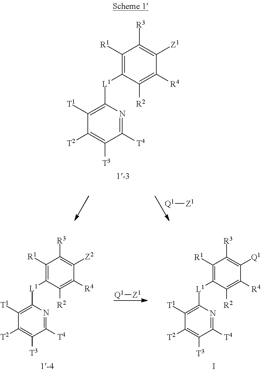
[Q1][Z1].C1([R1])=C([L1]C2=C([T1])C([T2])=C([T3])C([T4])=N2)C([R2])=C([R4])C([Z2])=C1[R3].C1([R1])=C([L1]C2=C([T1])C([T2])=C([T3])C([T4])=N2)C([R2])=C([R4])C([Q1])=C1[R3].I.C1([R1])=C([L1]C2=C([T1])C([T2])=C([T3])C([T4])=N2)C([R2])=C([R4])C([Z1])=C1[R3].[Q1][Z1]
